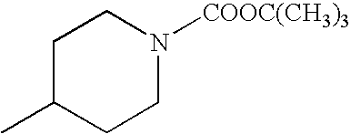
C1C(C)CCN([COOC(CH3)3])C1
